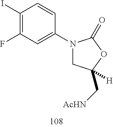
C1(I)=C(F)C=C(N2CC(C[AcHN])([H])OC2=O)C=C1
